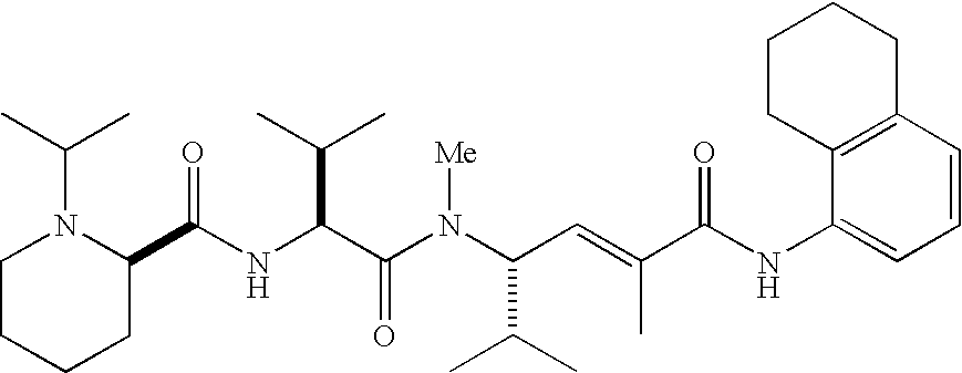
N(C(C(N(C(C(C)C)C=C(C)C(NC1=CC=CC2=C1CCCC2)=O)[Me])=O)C(C)C)C(C1N(C(C)C)CCCC1)=O
